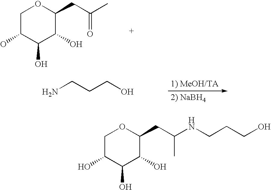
C1(O)C(O)C(CC(C)=O)OCC1O.NCCCO.C1(O)C(O)C(CC(NCCCO)C)OCC1O
